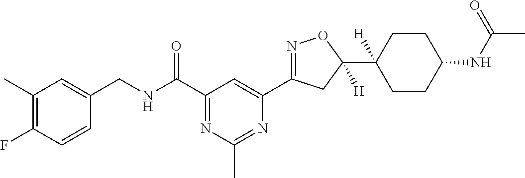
C1(C)=C(F)C=CC(CNC(C2=NC(C)=NC(C3=NOC(C4([H])CCC(NC(C)=O)CC4)([H])C3)=C2)=O)=C1
